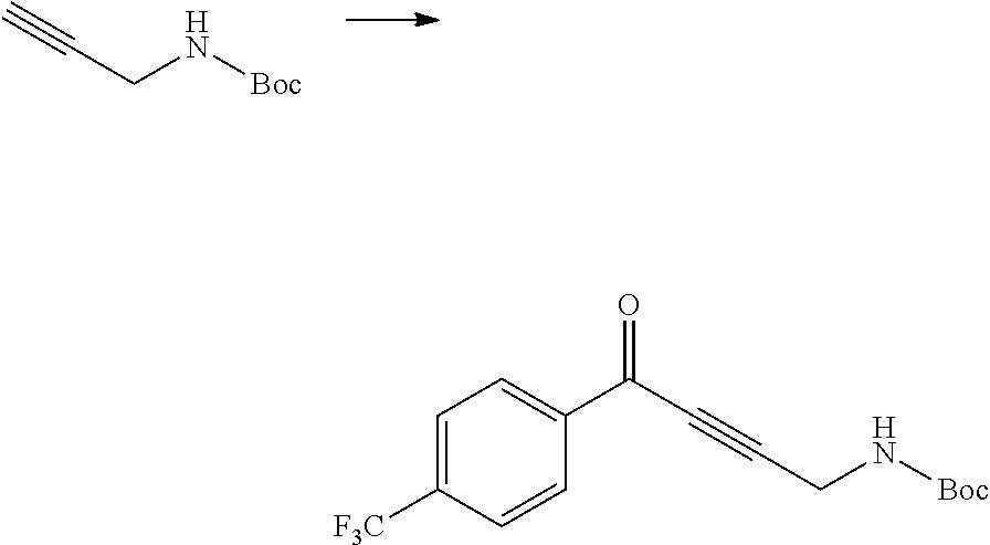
C(N[Boc])C#C.C(N[Boc])C#CC(C1=CC=C([F3C])C=C1)=O
